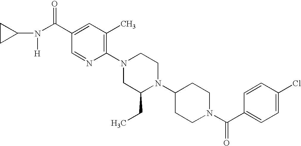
C1(Cl)=CC=C(C(N2CCC(N3C(CC)CN(C4=C(C)C=C(C(N([H])C5CC5)=O)C=N4)CC3)CC2)=O)C=C1
